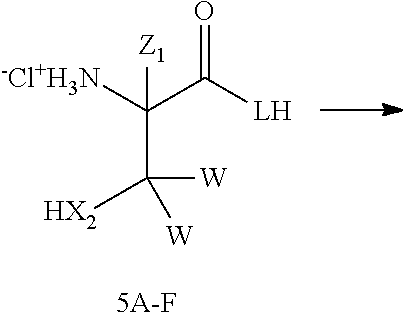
[-Cl+H3N]C([Z1])(C([LH])=O)C([HX2])([W])[W]
